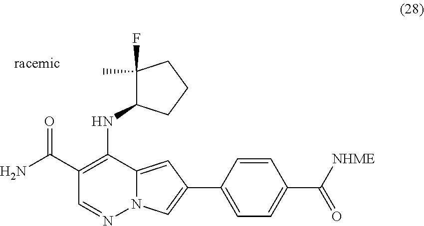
NC(C1=C(NC2C(C)(F)CCC2)C2=CC(C3=CC=C(C([NHME])=O)C=C3)=CN2N=C1)=O
